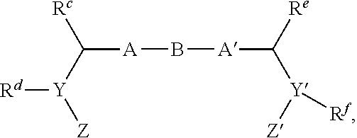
C([A]B[A]C([Y]([Rf])[Z])[Re])([Y]([Z])[Rd])[Rc]
